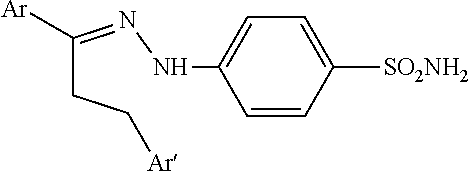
C1=CC([SO2NH2])=CC=C1NN=C(CC[Ar])[Ar]
